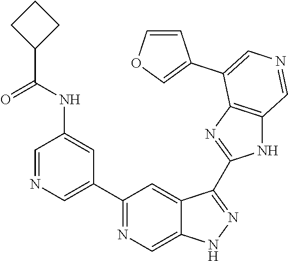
C1(C2=CN=CC(NC(C3CCC3)=O)=C2)=NC=C2C(=C1)C(C1=NC3=C(N1)C=NC=C3C1=COC=C1)=NN2
